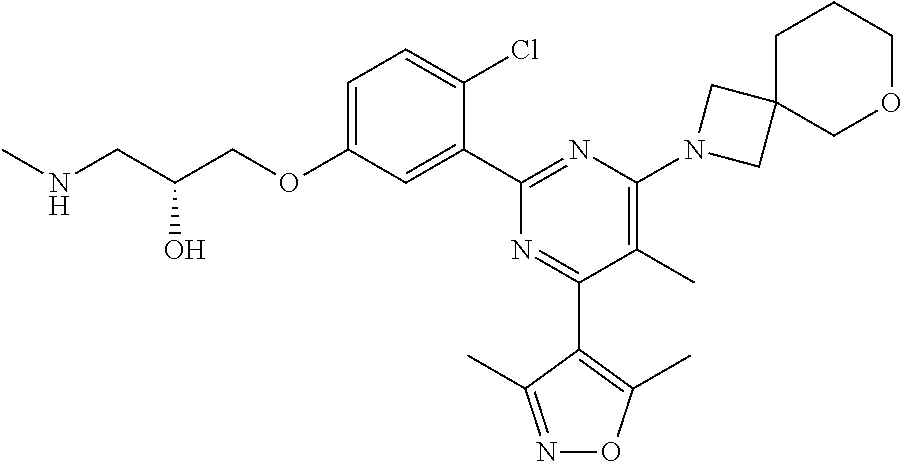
C1=C(OCC(CNC)O)C=C(C2=NC(N3CC4(C3)COCCC4)=C(C)C(C3=C(C)ON=C3C)=N2)C(Cl)=C1
